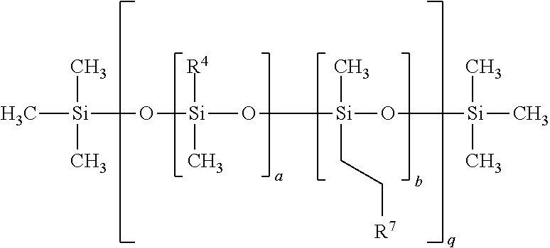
C[Si](C)(C)O[Si]([R4])(C)O[Si](O[Si](C)(C)C)(C)CC[R7]
